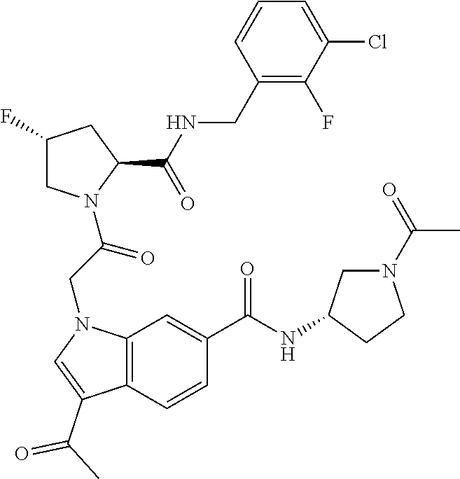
C1N(C(CN2C3=C(C(C(=O)C)=C2)C=CC(C(NC2CN(C(=O)C)CC2)=O)=C3)=O)C(C(NCC2=C(F)C(Cl)=CC=C2)=O)CC1F
